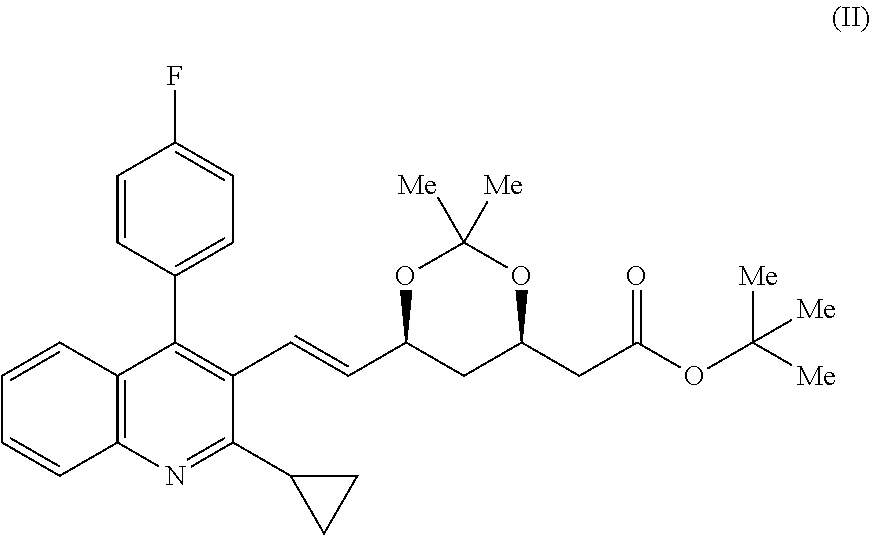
C1=CC2=C(C=C1)N=C(C1CC1)C(C=CC1CC(CC(OC([Me])([Me])[Me])=O)OC([Me])([Me])O1)=C2C1=CC=C(F)C=C1
